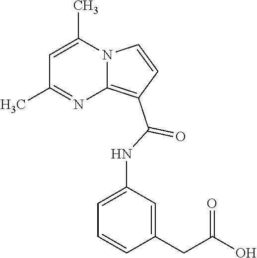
C1=C(C)N2C(=C(C(=O)NC3=CC=CC(CC(=O)O)=C3)C=C2)N=C1C
